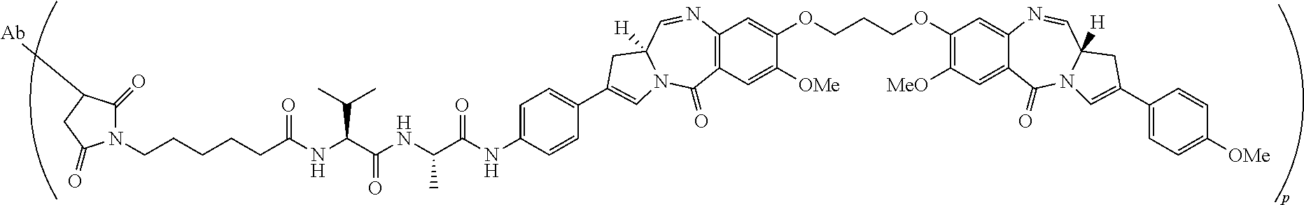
N1(CCCCCC(NC(C(NC(C)C(=O)NC2=CC=C(C3=CN4C([H])(C=NC5=C(C=C([OMe])C(OCCCOC6=C([MeO])C=C7C(=C6)N=CC6([H])N(C7=O)C=C(C7=CC=C([OMe])C=C7)C6)=C5)C4=O)C3)C=C2)=O)C(C)C)=O)C(=O)C([Ab])CC1=O
